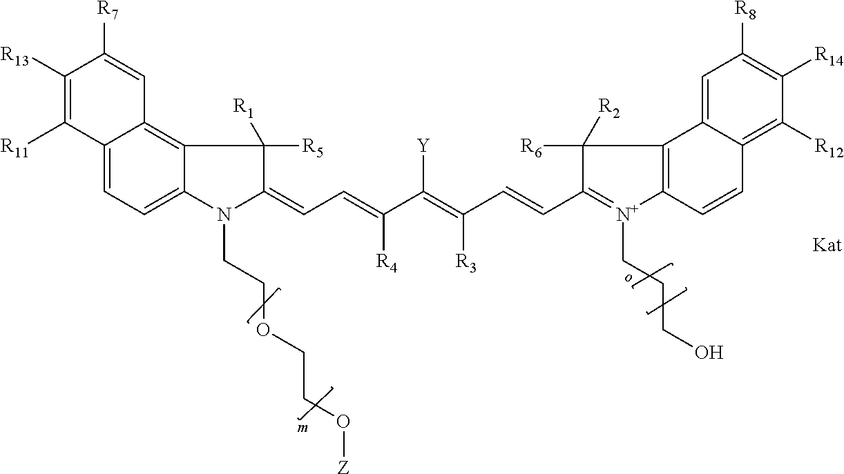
C12=CC=C3C(=C1C=C([R7])C([R13])=C2[R11])C([R5])([R1])C(=CC=C(C(=C(C=CC1=[N+](CCCO)C2=C(C1([R6])[R2])C1=CC([R8])=C([R14])C([R12])=C1C=C2)[R3])[Y])[R4])N3CCOCCO[Z].[Kat]
